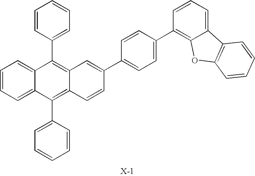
C1=CC=C2C(=C1)C(C1=CC=CC=C1)=C1C(=C2C2=CC=CC=C2)C=CC(C2=CC=C(C3=C4C(=CC=C3)C3=C(O4)C=CC=C3)C=C2)=C1
